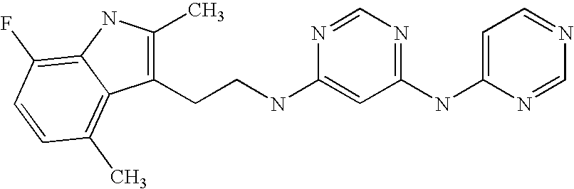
C1(NC2=NC=NC(NCCC3=C(C)NC4=C(F)C=CC(C)=C34)=C2)=CC=NC=N1
